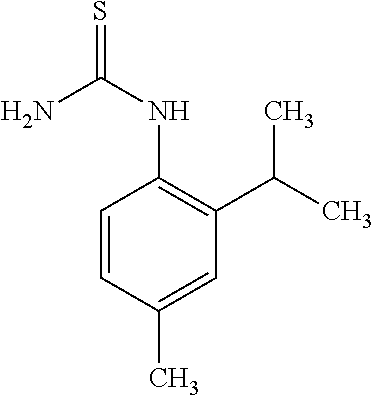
S=C(NC1=C(C(C)C)C=C(C)C=C1)N
